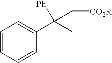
C1=CC=CC(C2([Ph])CC2[CO2R])=C1
